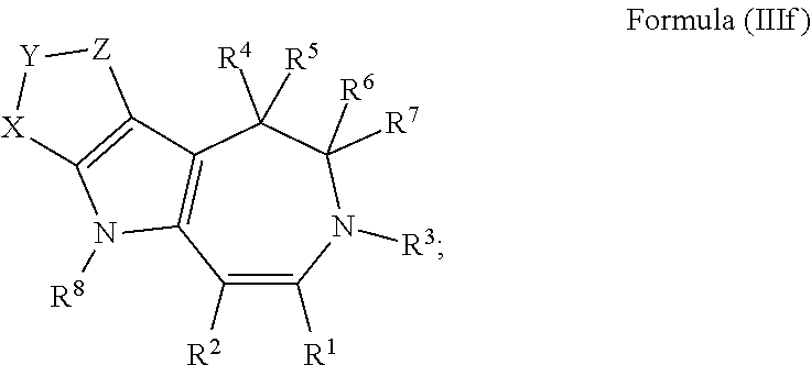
C1([R2])=C([R1])N([R3])C([R7])([R6])C([R5])([R4])C2=C1N([R8])C1=C2[Z][Y][X]1
